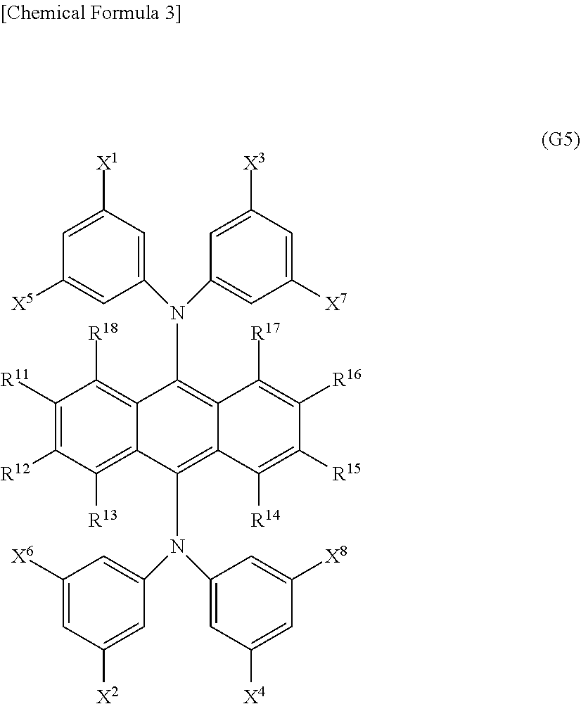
C1([R11])=C([R12])C([R13])=C2C(=C1[R18])C(N(C1=CC([X1])=CC([X5])=C1)C1=CC([X7])=CC([X3])=C1)=C1C(=C2N(C2=CC([X6])=CC([X2])=C2)C2=CC([X4])=CC([X8])=C2)C([R14])=C([R15])C([R16])=C1[R17]
